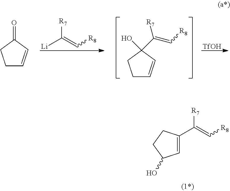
C1=C(C(=C[R8])[R7])CCC1O.C1C=CC(O)(C(=C[R8])[R7])C1.[TfOH].C1C=CC(=O)C1.[Li]C(=C[R8])[R7]
